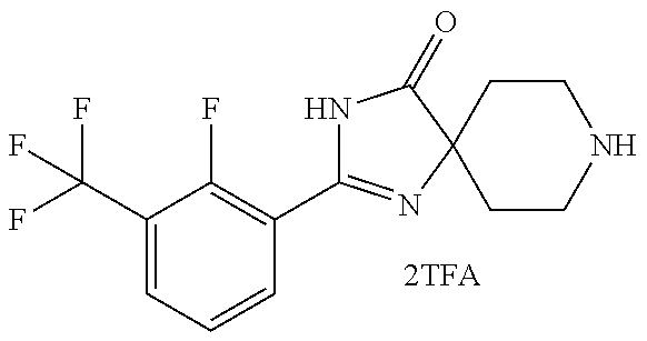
C1(C2=NC3(C(=O)N2)CCNCC3)=C(F)C(C(F)(F)F)=CC=C1
